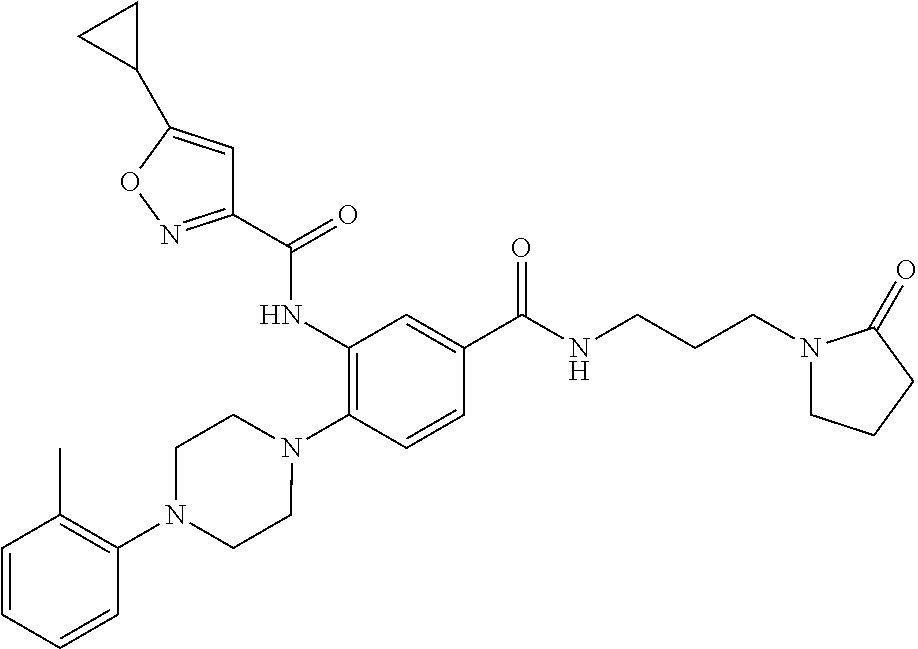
C1(NC(=O)C2=NOC(C3CC3)=C2)=C(N2CCN(C3=C(C)C=CC=C3)CC2)C=CC(C(NCCCN2CCCC2=O)=O)=C1
